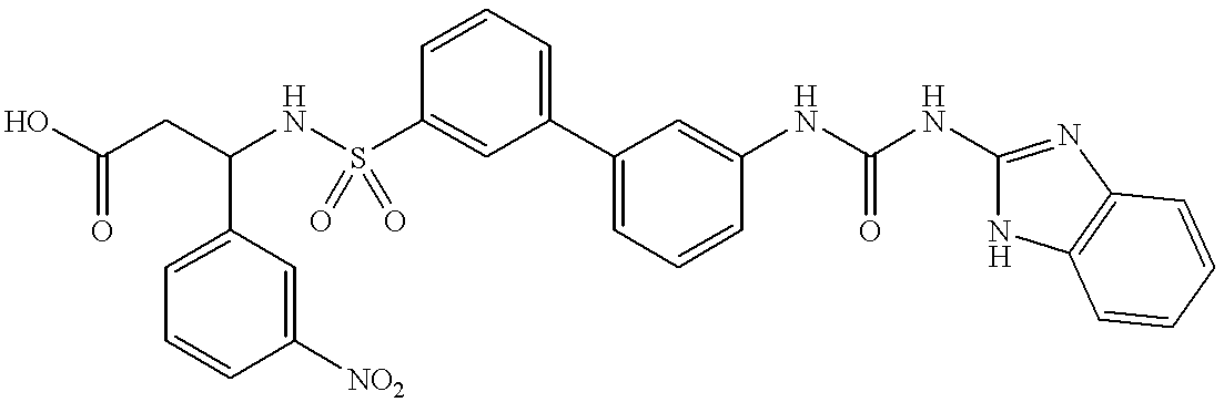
OC(CC(NS(C1=CC(C2=CC=CC(NC(NC3=NC4=C(N3)C=CC=C4)=O)=C2)=CC=C1)(=O)=O)C1=CC=CC([NO2])=C1)=O
